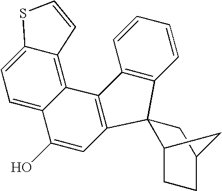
C1=CC=CC2=C1C1(C3=C2C2=C4C(=CC=C2C(O)=C3)SC=C4)C2CCC(C1)C2
